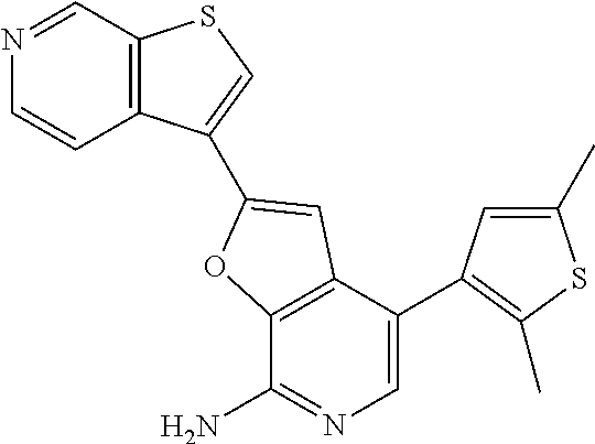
C12=C(C(C3=C(C)SC(C)=C3)=CN=C1N)C=C(C1=CSC3=C1C=CN=C3)O2
